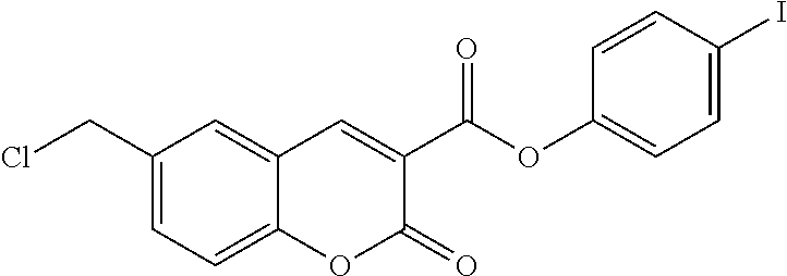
C1(CCl)=CC=C2C(=C1)C=C(C(OC1=CC=C(I)C=C1)=O)C(=O)O2
